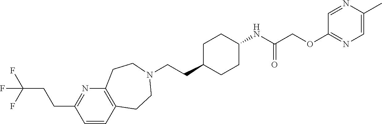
C1=CC2=C(N=C1CCC(F)(F)F)CCN(CCC1CCC(NC(COC3=NC=C(C)N=C3)=O)CC1)CC2
